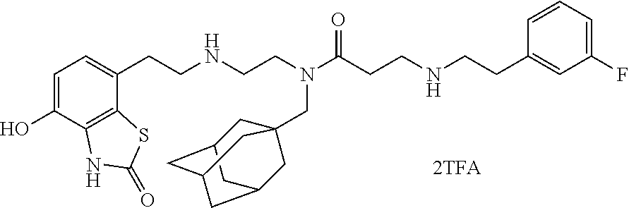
C1=C(O)C2=C(C(CCNCCN(C(CCNCCC3=CC(F)=CC=C3)=O)CC34CC5CC(CC(C3)C5)C4)=C1)SC(=O)N2
